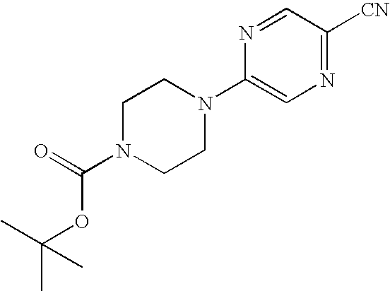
C1N(C(=O)OC(C)(C)C)CCN(C2=CN=C([CN])C=N2)C1
